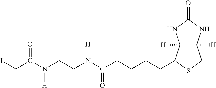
N(C(CCCCC1C2([H])C([H])(CS1)NC(=O)N2)=O)(CCN(C(CI)=O)[H])[H]
